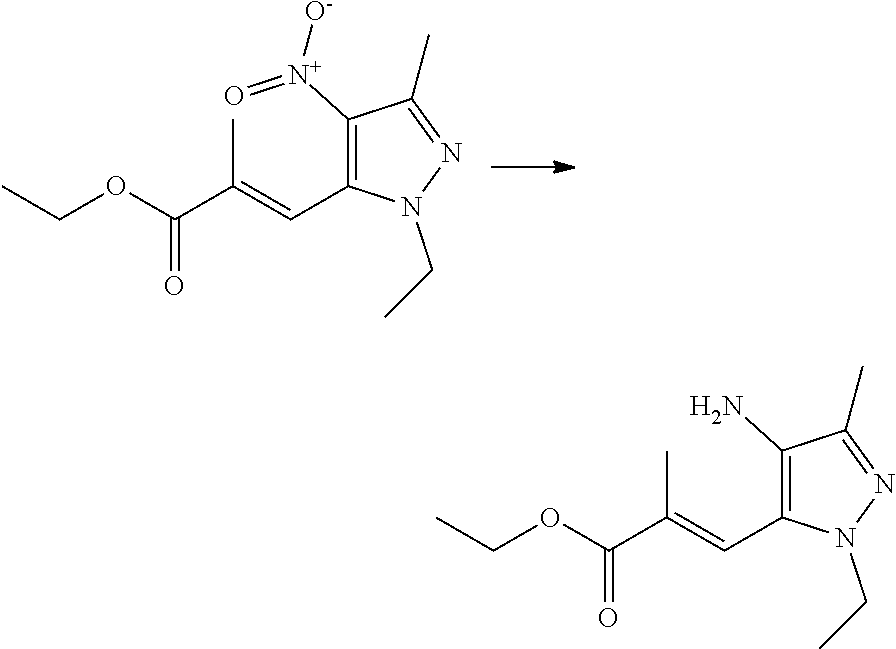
C1(C)=NN(CC)C(C=C(C(OCC)=O)C)=C1[N+]([O-])=O.C1(C)=NN(CC)C(C=C(C(OCC)=O)C)=C1N
